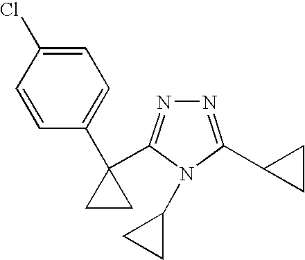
C1=C(Cl)C=CC(C2(C3=NN=C(C4CC4)N3C3CC3)CC2)=C1
